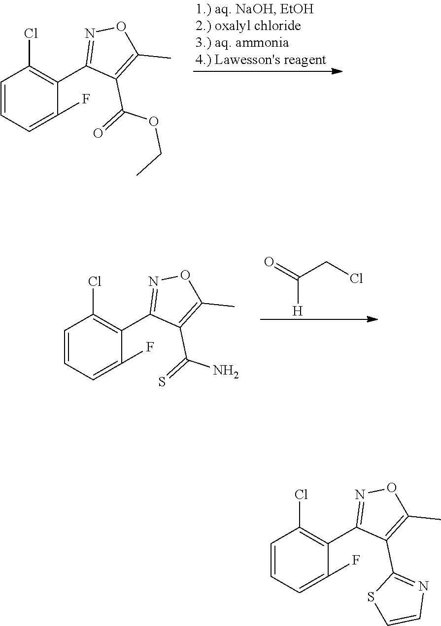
C1=CC=C(F)C(C2=NOC(C)=C2C(=O)OCC)=C1Cl.O=C(CCl)[H].C1=CC=C(F)C(C2=NOC(C)=C2C(=S)N)=C1Cl.C1=CC=C(F)C(C2=NOC(C)=C2C2=NC=CS2)=C1Cl
